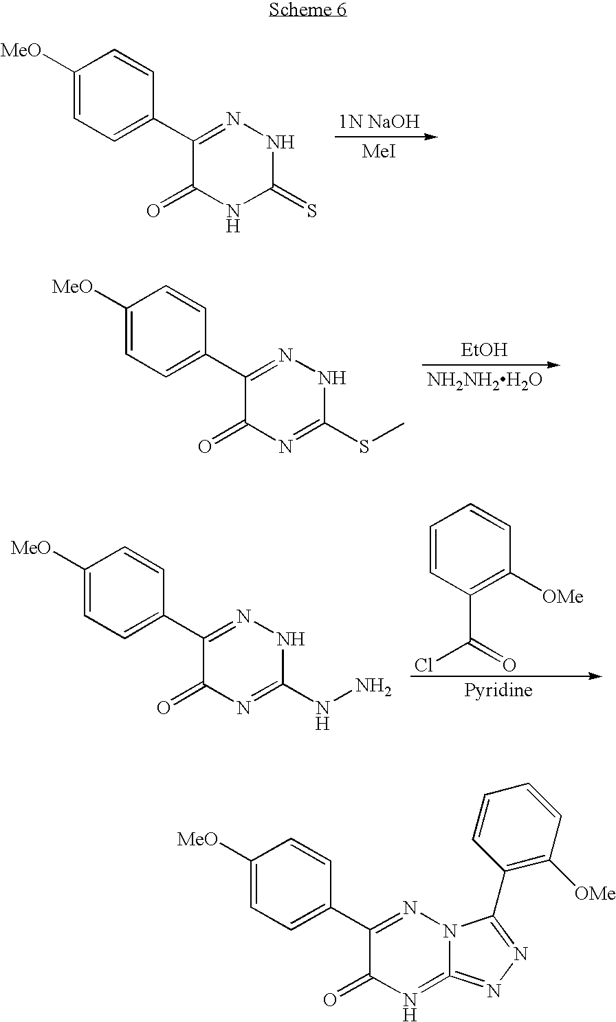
[MeI].C1([MeO])=CC=C(C2=NNC(=S)NC2=O)C=C1.[EtOH].[NH2NH2H2O].C1([MeO])=CC=C(C2=NNC(SC)=NC2=O)C=C1.C1=CC(C(=O)Cl)=C([OMe])C=C1.C1([MeO])=CC=C(C2=NNC(NN)=NC2=O)C=C1.C1([MeO])=CC=C(C2=NN3C(=NC2=O)=NN=C3C2=C([OMe])C=CC=C2)C=C1
